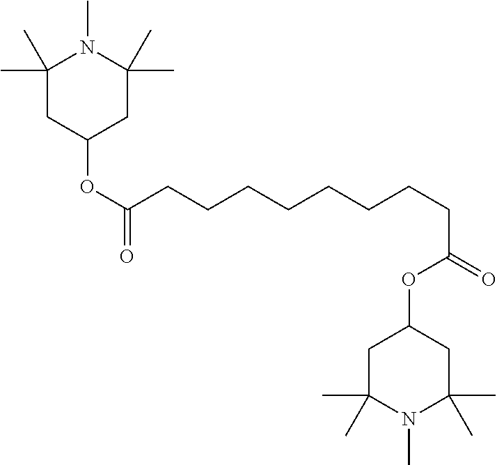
C1(C)(C)CC(OC(=O)CCCCCCCCC(OC2CC(C)(C)N(C)C(C)(C)C2)=O)CC(C)(C)N1C
